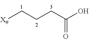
[X#]CCCC(O)=O
